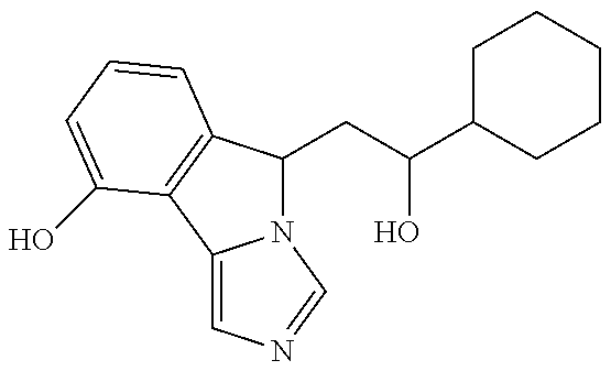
N12C(CC(C3CCCCC3)O)C3=C(C1=CN=C2)C(O)=CC=C3
